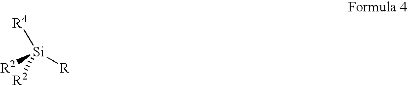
[Si]([R])([R2])([R2])[R4]
